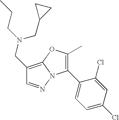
C1(CN(CC2CC2)CCC)=C2N(N=C1)C(C1=CC=C(Cl)C=C1Cl)=C(C)O2
